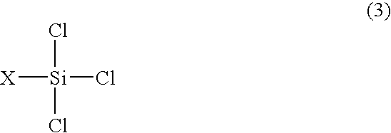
[X][Si](Cl)(Cl)Cl
